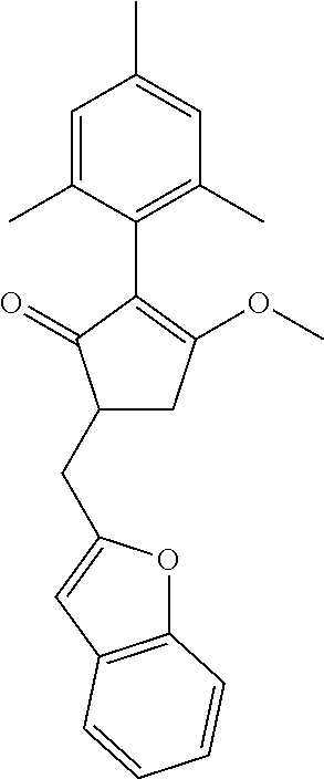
C1=C(C)C(C2=C(OC)CC(CC3=CC4=C(O3)C=CC=C4)C2=O)=C(C)C=C1C
